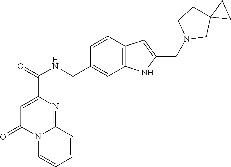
C1=C(C(=O)NCC2=CC3=C(C=C2)C=C(CN2CC4(CC2)CC4)N3)N=C2N(C1=O)C=CC=C2
